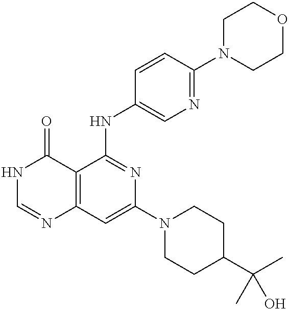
C12=C(C=C(N3CCC(C(C)(C)O)CC3)N=C1NC1=CN=C(N3CCOCC3)C=C1)N=CNC2=O
